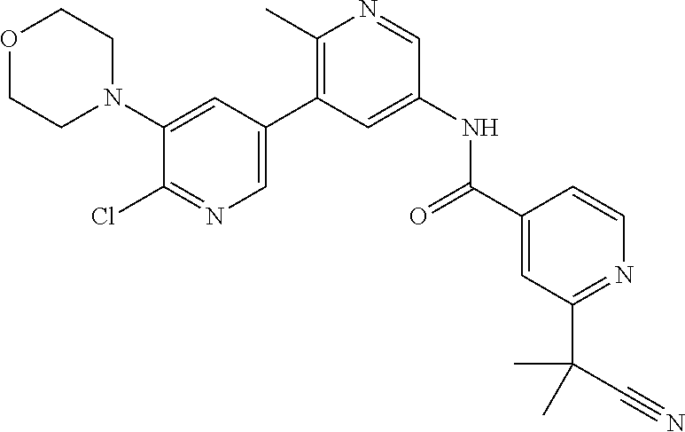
O1CCN(C2=CC(C3=C(C)N=CC(NC(C4=CC(C(C)(C#N)C)=NC=C4)=O)=C3)=CN=C2Cl)CC1
